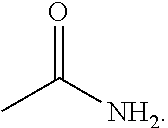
[NH2]C(C)=O
